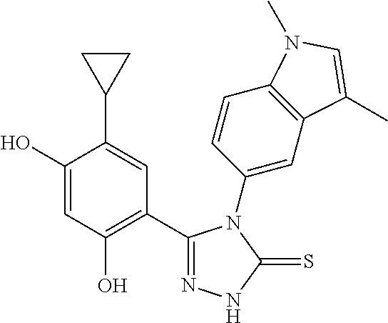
C1(O)=CC(O)=C(C2=N[N H]C(=S)N2C2=CC3=C(C=C2)N(C)C=C3C)C=C1C1CC1
